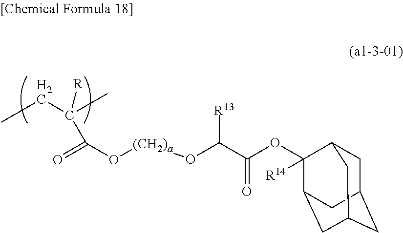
C1C2CC3CC(C(OC(C(O[(CH2)a]OC(=O)C([R])(C)CC)[R13])=O)([R14])C1C3)C2
